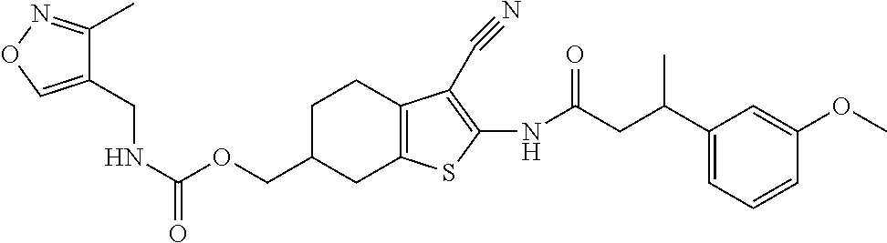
N(C(OCC1CC2=C(CC1)C(C#N)=C(NC(CC(C1=CC=CC(OC)=C1)C)=O)S2)=O)CC1=CON=C1C
